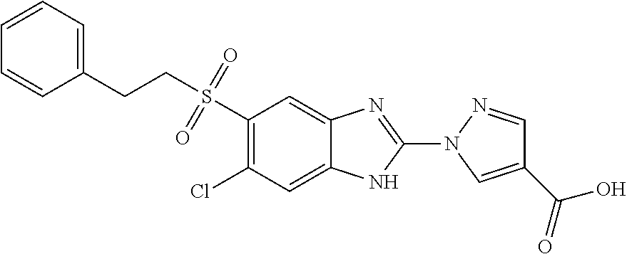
O=S(=O)(CCC1=CC=CC=C1)C1=C(Cl)C=C2C(=C1)N=C(N1C=C(C(=O)O)C=N1)N2
